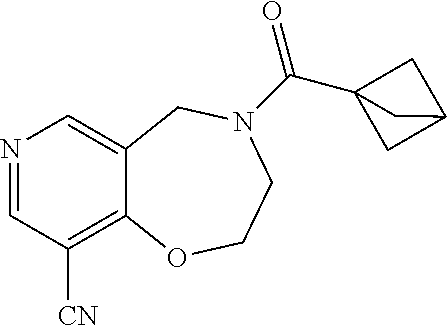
N1=CC([CN])=C2C(=C1)CN(C(=O)C13CC(C1)C3)CCO2
